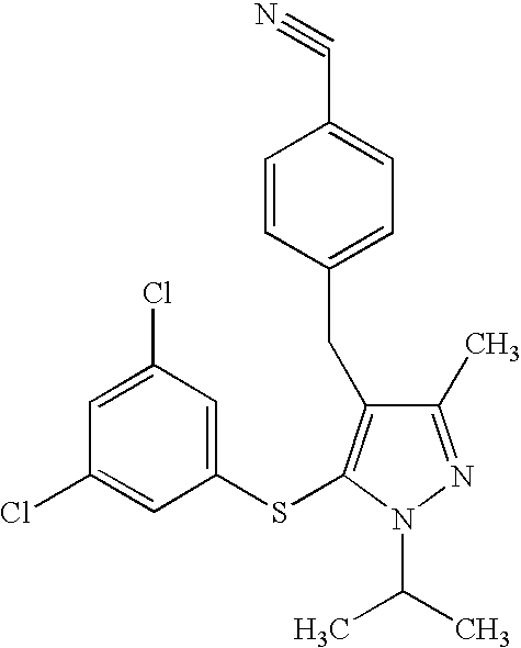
C1(Cl)=CC(Cl)=CC(SC2=C(CC3=CC=C(C#N)C=C3)C(C)=NN2C(C)C)=C1
